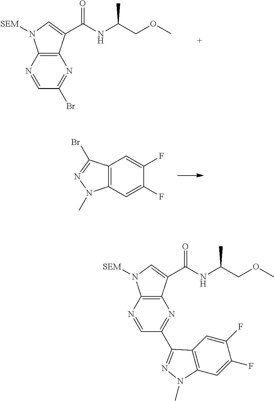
N1=CC(Br)=NC2=C1N([SEM])C=C2C(NC(COC)C)=O.C12=C(C=C(F)C(F)=C1)N(C)N=C2Br.N1=CC(C2=NN(C)C3=C2C=C(F)C(F)=C3)=NC2=C1N([SEM])C=C2C(NC(COC)C)=O
